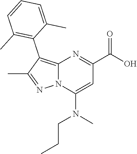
C12=C(C3=C(C)C=CC=C3C)C(C)=NN1C(N(CCC)C)=CC(C(O)=O)=N2
